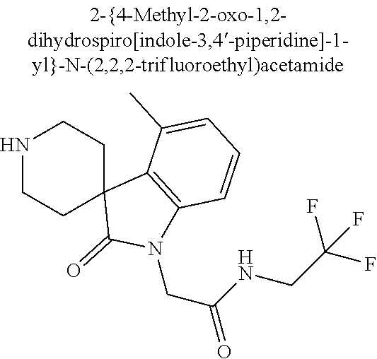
N1CCC2(CC1)C(=O)N(CC(NCC(F)(F)F)=O)C1=C2C(C)=CC=C1
